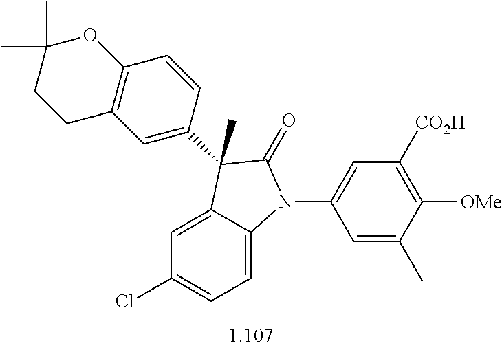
C1=C2C(=CC=C1Cl)N(C1=CC([CO2H])=C([OMe])C(C)=C1)C(=O)C2(C)C1=CC2=C(C=C1)OC(C)(C)CC2
